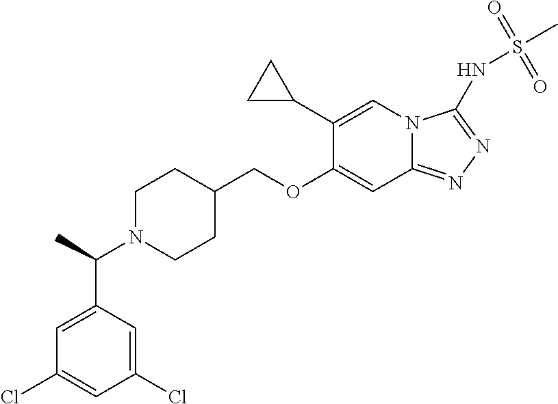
C1(C2CC2)=CN2C(=NN=C2NS(=O)(C)=O)C=C1OCC1CCN(C(C)C2=CC(Cl)=CC(Cl)=C2)CC1
